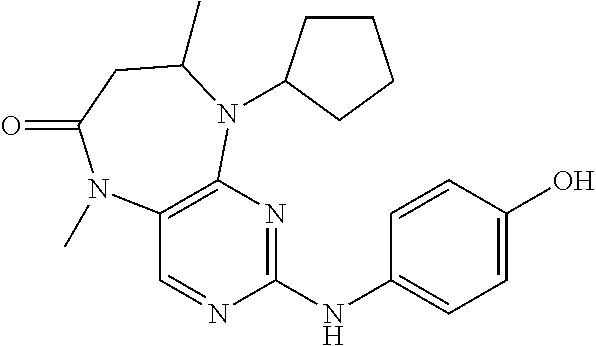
N(C1=CC=C(O)C=C1)C1=NC2=C(C=N1)N(C)C(=O)CC(C)N2C1CCCC1
